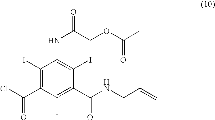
C1(I)=C(C(Cl)=O)C(I)=C(C(NCC=C)=O)C(I)=C1NC(COC(C)=O)=O
